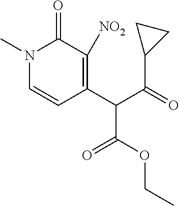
N1(C)C=CC(C(C(C2CC2)=O)C(OCC)=O)=C([NO2])C1=O
